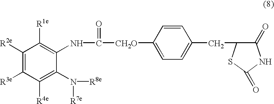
C1([R2e])=C([R3e])C([R4e])=C(N([R8e])[R7e])C(NC(=O)[CH2O]C2=CC=C(CC3C(=O)NC(=O)S3)C=C2)=C1[R1e]
